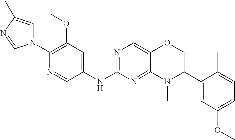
N1(C2=C(OC)C=C(NC3=NC=C4C(=N3)N(C)C(C3=CC(OC)=CC=C3C)CO4)C=N2)C=C(C)N=C1
